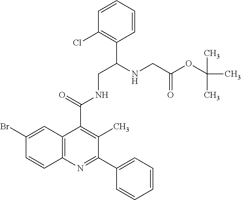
C1(Br)=CC2=C(C=C1)N=C(C1=CC=CC=C1)C(C)=C2C(=O)NCC(NCC(OC(C)(C)C)=O)C1=C(Cl)C=CC=C1
